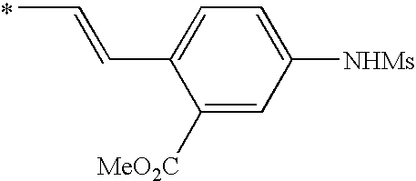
CC=CC1=CC=C([NHMs])C=C1[MeO2C].*
